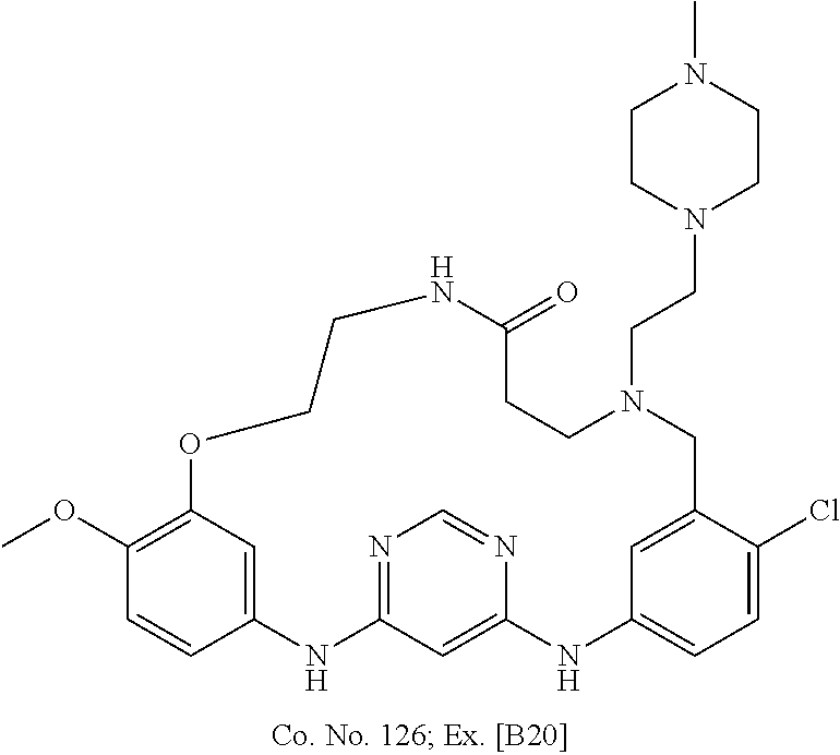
C12=CC(=C(OC)C=C1)OCCNC(=O)CCN(CCN1CCN(C)CC1)CC1=CC(=CC=C1Cl)NC1=CC(=NC=N1)N2
